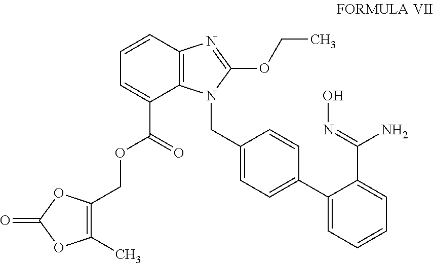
C1=CC2=C(C(C(=O)OCC3=C(C)OC(=O)O3)=C1)N(CC1=CC=C(C3=CC=CC=C3C(N)=NO)C=C1)C(OCC)=N2
